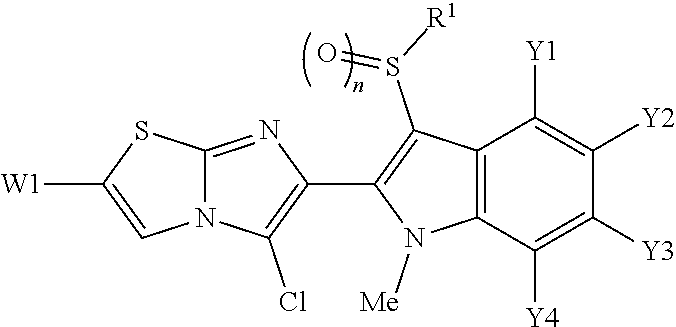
N12C(=NC(C3=C(S([R1])=O)C4=C(N3[Me])C([Y4])=C([Y3])C([Y2])=C4[Y1])=C1Cl)SC([W1])=C2
